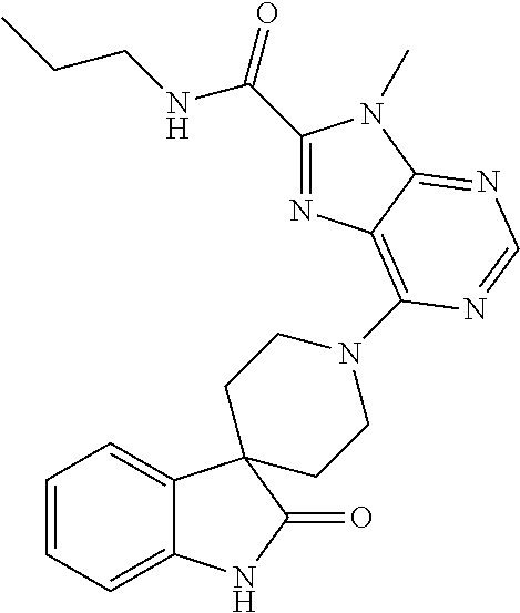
C1=CC=C2C(=C1)C1(C(=O)N2)CCN(C2=C3C(=NC=N2)N(C)C(C(NCCC)=O)=N3)CC1
